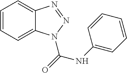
C1=CC=C2C(=C1)N=NN2C(=O)NC1=CC=CC=C1
